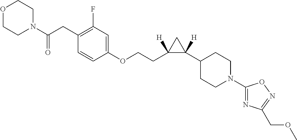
N1(C(CC2=C(F)C=C(OCCC3([H])C(C4CCN(C5=NC(COC)=NO5)CC4)([H])C3)C=C2)=O)CCOCC1
